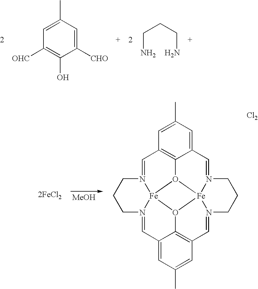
C1([CHO])=CC(C)=CC([OHC])=C1O.NCCCN.[MeOH].[2FeCl2].C1CN2=CC3=CC(C)=CC4=C3O3[Fe]25N(=CC2=C6C(=CC(C)=C2)C=N2CCCN(=C4)[Fe]23O56)C1.[Cl2]
